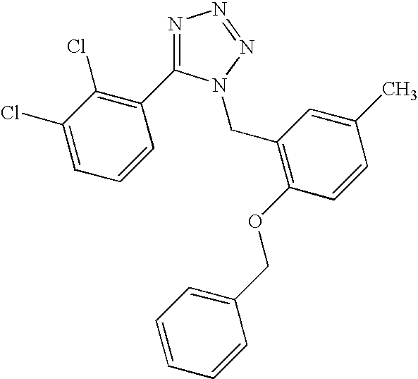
N1=C(C2=C(Cl)C(Cl)=CC=C2)N(CC2=C(OCC3=CC=CC=C3)C=CC(C)=C2)N=N1
